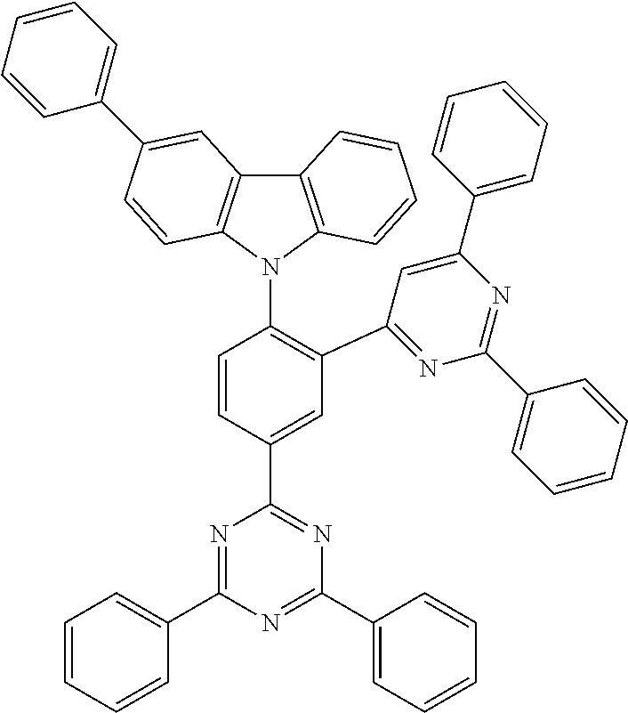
C12=C(N(C3=C(C4=NC(C5=CC=CC=C5)=NC(C5=CC=CC=C5)=C4)C=C(C4=NC(C5=CC=CC=C5)=NC(C5=CC=CC=C5)=N4)C=C3)C3=C1C=C(C1=CC=CC=C1)C=C3)C=CC=C2
